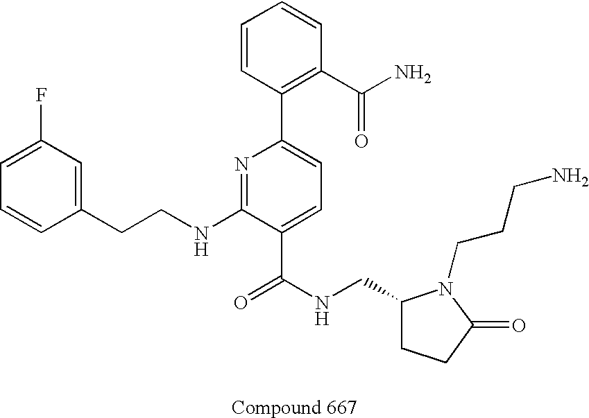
C1=C(F)C=C(CCNC2=NC(C3=C(C(N)=O)C=CC=C3)=CC=C2C(NCC2CCC(=O)N2CCCN)=O)C=C1
